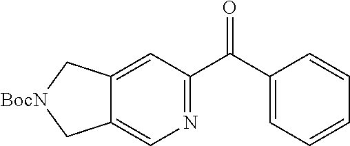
C12=CC(C(C3=CC=CC=C3)=O)=NC=C1C[BocN]C2
